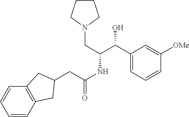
C1(C(O)C(CN2CCCC2)NC(CC2CC3=C(C=CC=C3)C2)=O)=CC=CC([OMe])=C1
